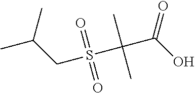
CC(C)CS(C(C(=O)O)(C)C)(=O)=O
